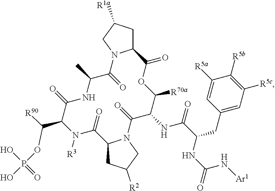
C12CC([R1a])CN1C(=O)C(C)NC(=O)C(C(OP(O)(O)=O)[R90])N([R3])C(=O)C1CC([R2])CN1C(=O)C(NC(C(CC1=CC([R5c])=C([R5b])C([R5a])=C1)NC(=O)N[Ar1])=O)C([R70a])OC2=O
